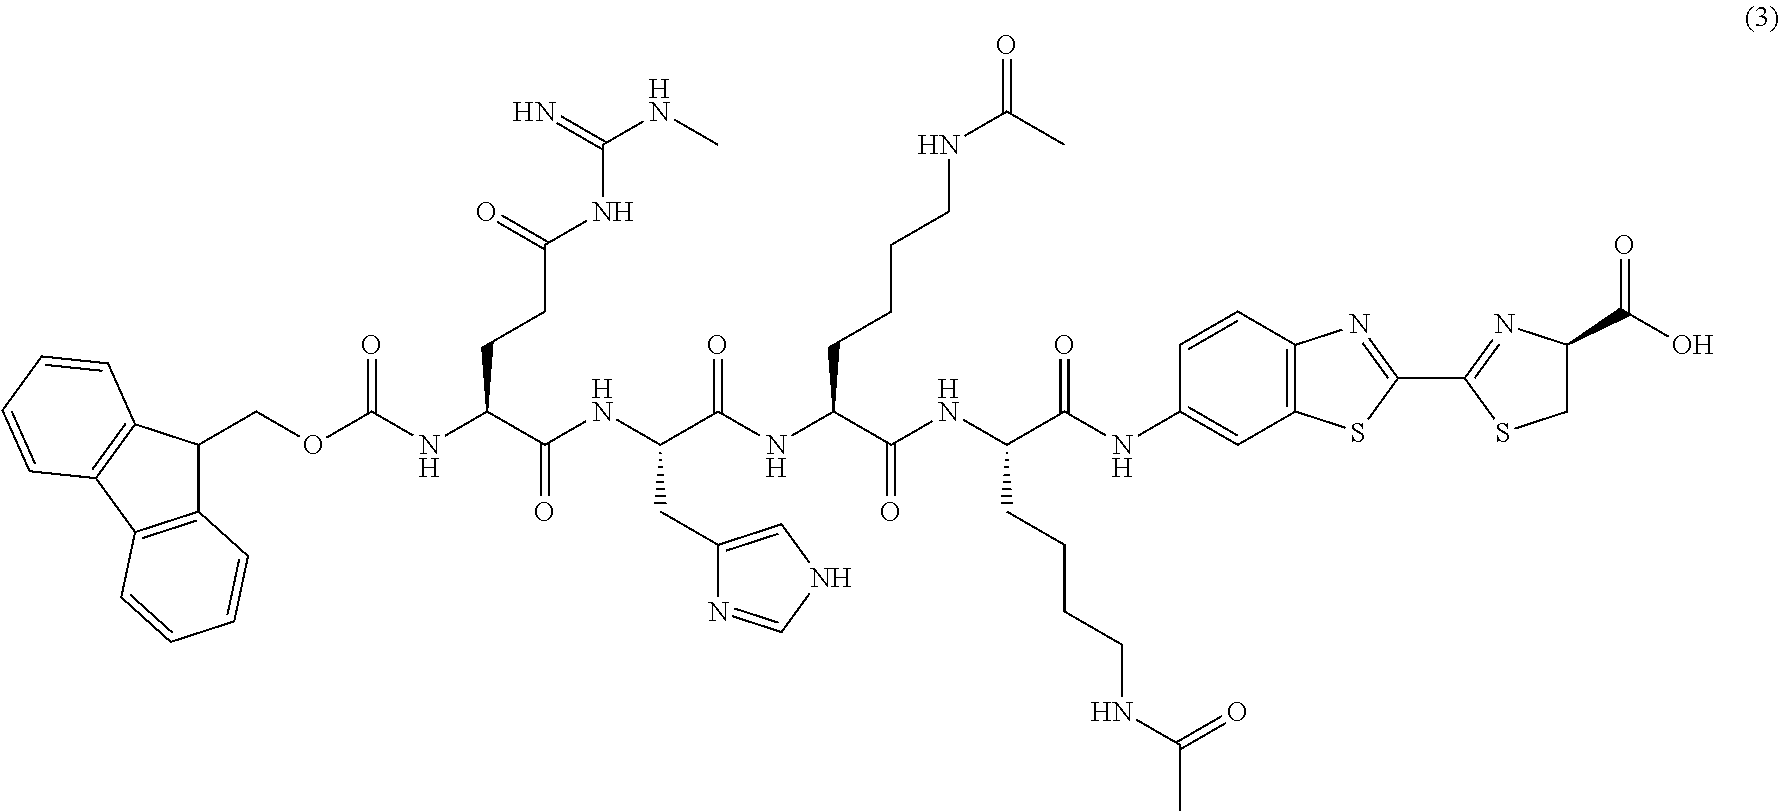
C(OC(NC(C(NC(C(NC(C(NC(C(NC1=CC2=C(C=C1)N=C(C1=NC(C(O)=O)CS1)S2)=O)CCCCNC(=O)C)=O)CCCCNC(C)=O)=O)CC1=CNC=N1)=O)CCC(=O)NC(=N)NC)=O)C1C2=C(C3=C1C=CC=C3)C=CC=C2
